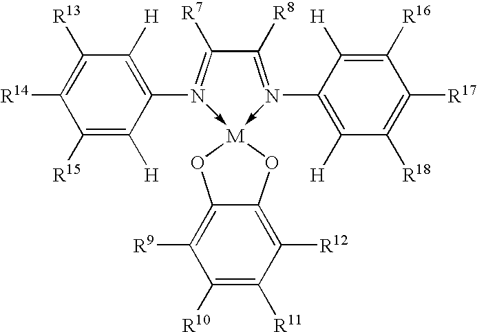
C1([R8])=N(C2=C([H])C([R18])=C([R17])C([R16])=C2[H])->[M]2(-N(C3=C([H])C([R13])=C([R14])C([R15])=C3[H])=C1[R7])OC1=C([R12])C([R11])=C([R10])C([R9])=C1O2
